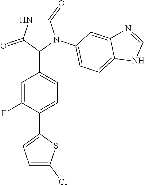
C1=C(F)C(C2=CC=C(Cl)S2)=CC=C1C1N(C2=CC=C3C(=C2)N=CN3)C(=O)NC1=O
